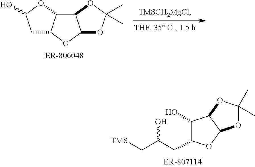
C1C(O)OC2C3C(OC12)OC(C)(C)O3.C1(O)C(CC(C[TMS])O)OC2C1OC(C)(C)O2
